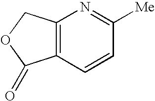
C12=C(C=CC([Me])=N1)C(=O)OC2
